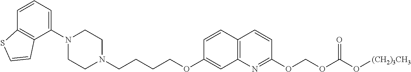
C1(N2CCN(CCCCOC3=CC4=C(C=C3)C=CC(OCOC(O[(CH2)3CH3])=O)=N4)CC2)=CC=CC2=C1C=CS2
